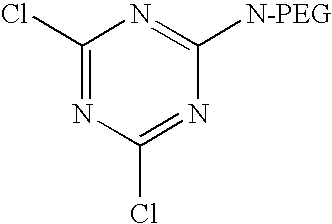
C1(Cl)=NC(Cl)=NC([N-PEG])=N1
